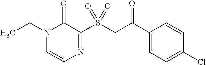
C(CS(C1=NC=CN(CC)C1=O)(=O)=O)(C1=CC=C(Cl)C=C1)=O
